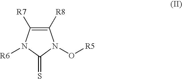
C1([R8])=C([R7])N([R6])C(=S)N1O[R5]
